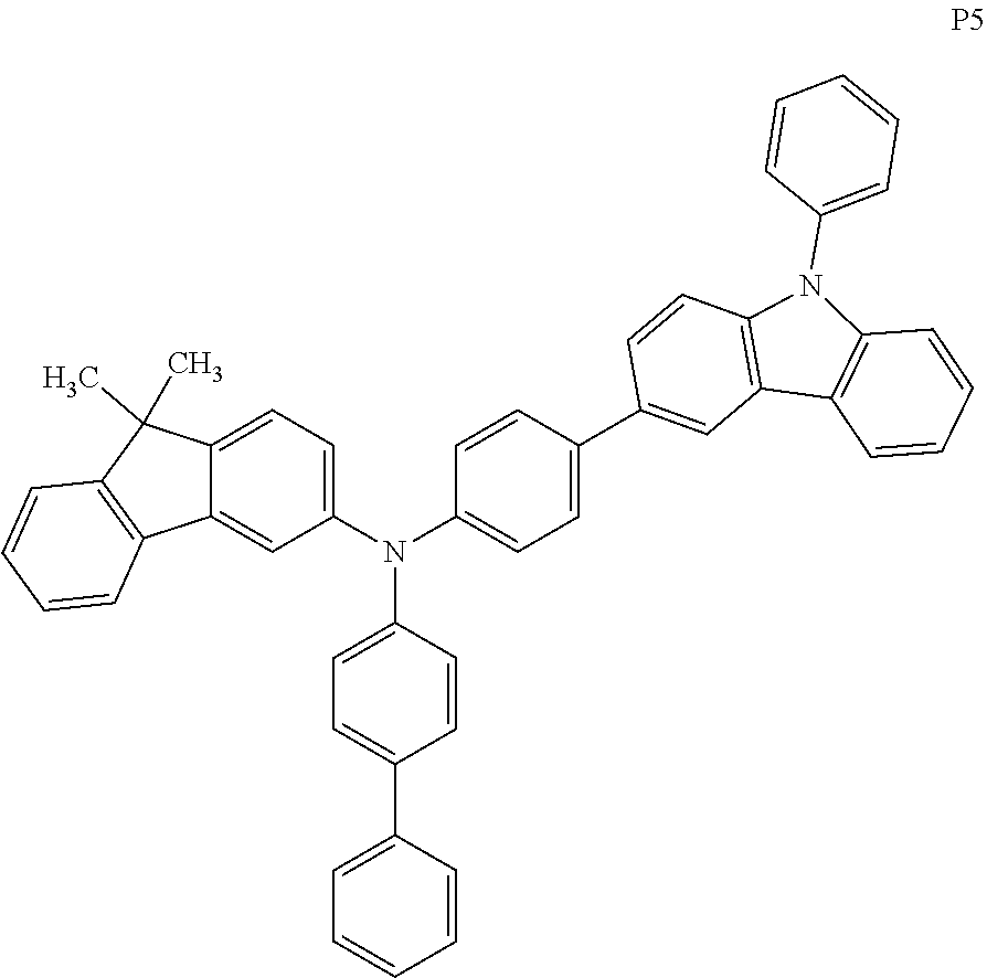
C1(N(C2=CC=C(C3=CC4=C(C=C3)N(C3=CC=CC=C3)C3=C4C=CC=C3)C=C2)C2=CC=C(C3=CC=CC=C3)C=C2)=CC=C2C(=C1)C1=C(C2(C)C)C=CC=C1
